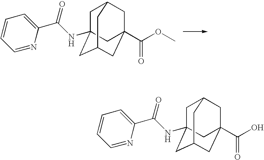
C1C2(NC(C3=CC=CC=N3)=O)CC3CC(C(OC)=O)(CC1C3)C2.C1C2(NC(C3=CC=CC=N3)=O)CC3CC(C(O)=O)(CC1C3)C2
